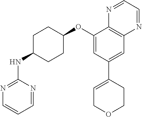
C1=NC(NC2CCC(OC3=CC(C4=CCOCC4)=CC4=C3N=CC=N4)CC2)=NC=C1
